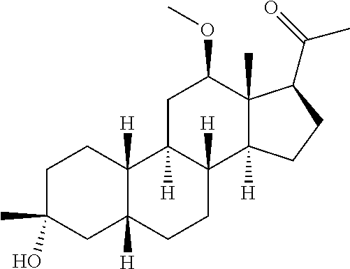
C1C(C)(O)CC2([H])C([H])(C1)C1([H])C([H])(CC2)C2([H])C(C)(C(OC)C1)C(C(=O)C)CC2
